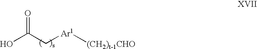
[(CH2)t-1CHO][Ar1]CC(O)=O
